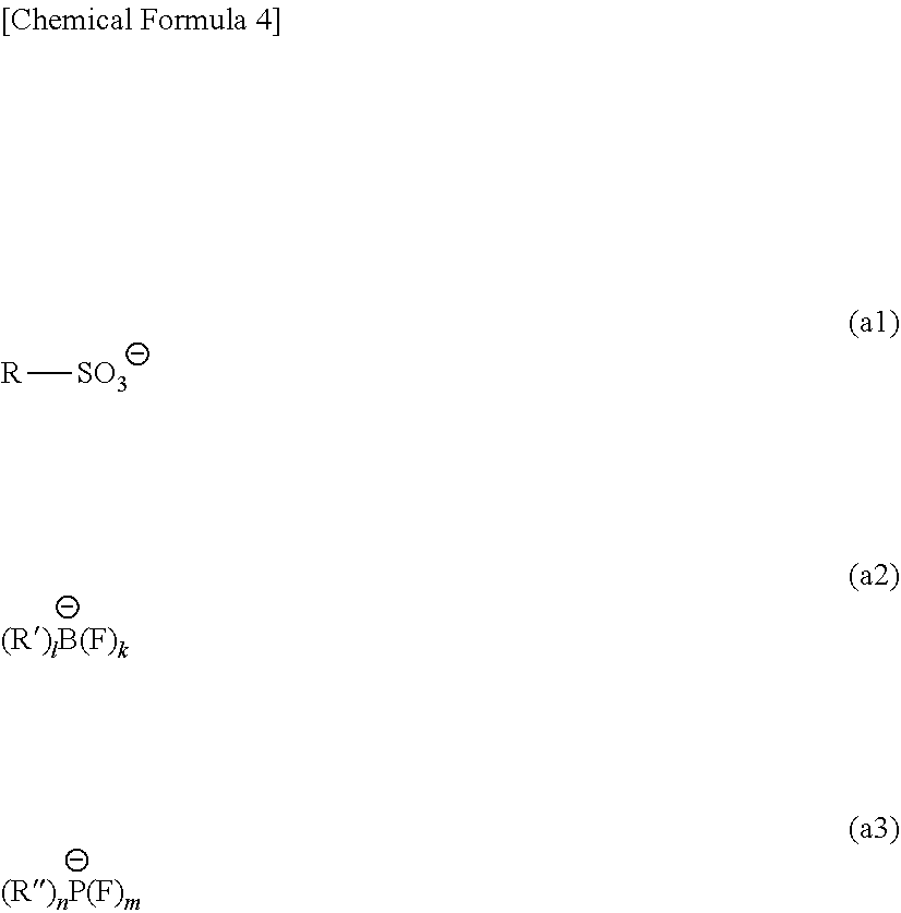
[R][SO3]
